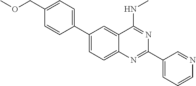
C1(C2=CC=C(COC)C=C2)=CC=C2C(=C1)C(NC)=NC(C1=CC=CN=C1)=N2
